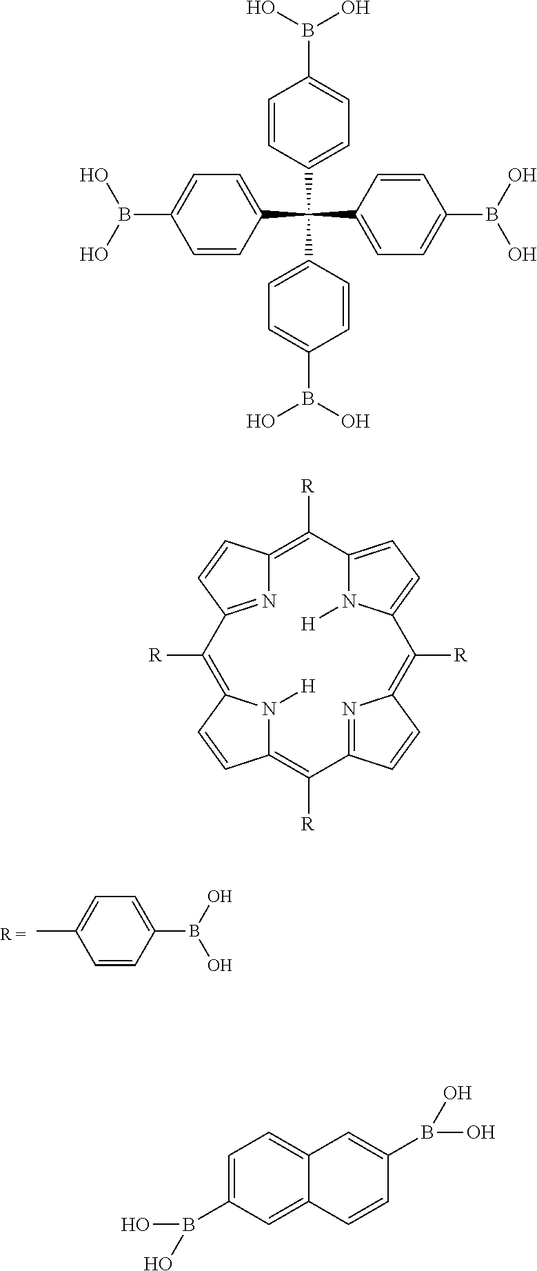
CC1=CC=C(B(O)O)C=C1.C1=CC(C(C2=CC=C(B(O)O)C=C2)(C2=CC=C(B(O)O)C=C2)C2=CC=C(B(O)O)C=C2)=CC=C1B(O)O.N1=C2C=CC1=C([R])C1=CC=C(N1[H])C([R])=C1N=C(C([R])=C3N([H])C(=C2[R])C=C3)C=C1.C1=C(B(O)O)C=C2C(=C1)C=C(B(O)O)C=C2
